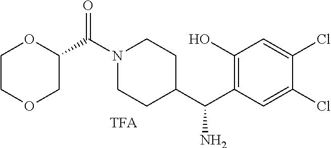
C1(C(C2CCN(C(=O)C3OCCOC3)CC2)N)=C(O)C=C(Cl)C(Cl)=C1
